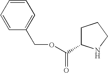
C1(COC(C2CCCN2)=O)=CC=CC=C1
